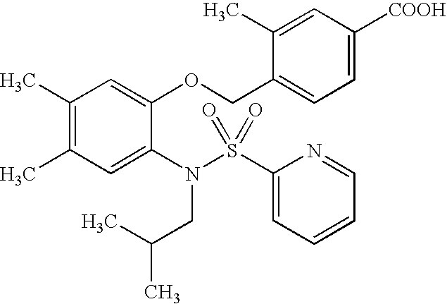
C1(C)=C(C)C=C(N(S(C2=CC=CC=N2)(=O)=O)CC(C)C)C(OCC2=CC=C([COOH])C=C2C)=C1
